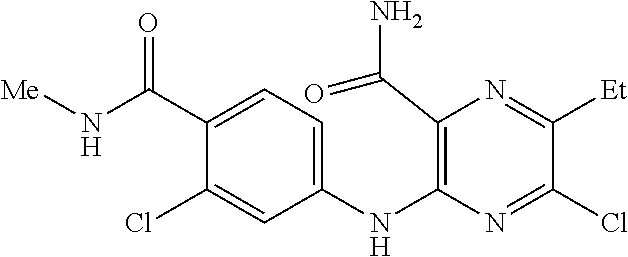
C1(NC2=C(C(N)=O)N=C([Et])C(Cl)=N2)=CC=C(C(N[Me])=O)C(Cl)=C1
